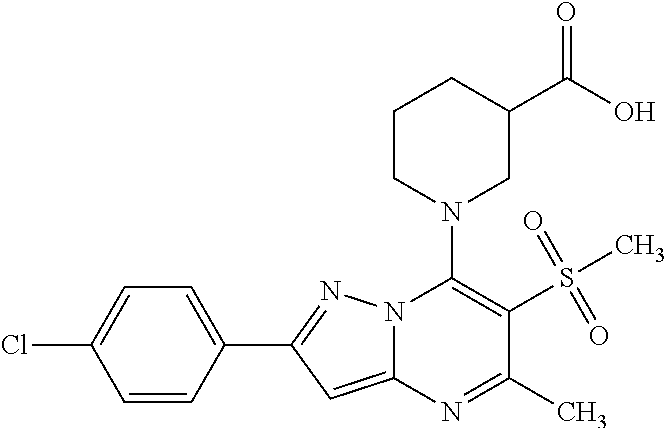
C1=C(C2=NN3C(=C2)N=C(C)C(S(C)(=O)=O)=C3N2CC(C(O)=O)CCC2)C=CC(Cl)=C1
